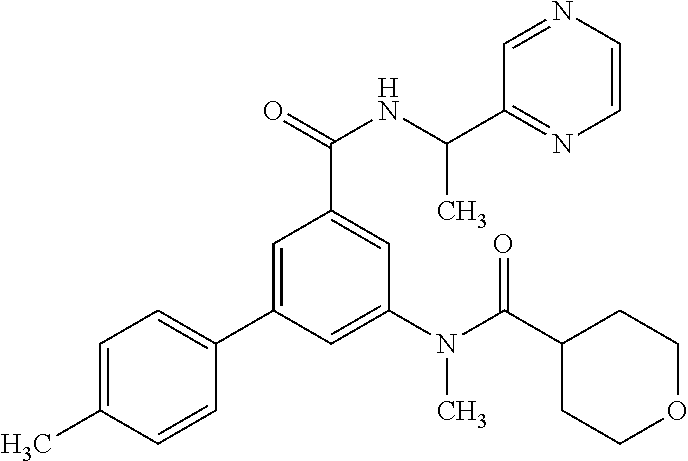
C1=C(C)C=CC(C2=CC(C(=O)NC(C)C3=NC=CN=C3)=CC(N(C(C3CCOCC3)=O)C)=C2)=C1
